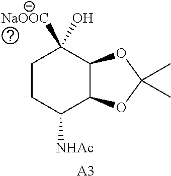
C1CC([NHAc])C2C(C1(O)[NaOOC])OC(C)(C)O2.[A3]
